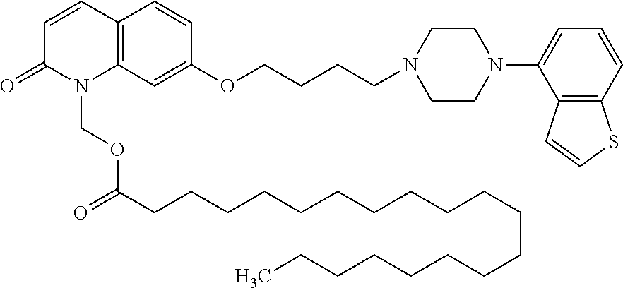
C1=CC2=C(N(COC(=O)CCCCCCCCCCCCCCCCCCC)C1=O)C=C(OCCCCN1CCN(C3=CC=CC4=C3C=CS4)CC1)C=C2
